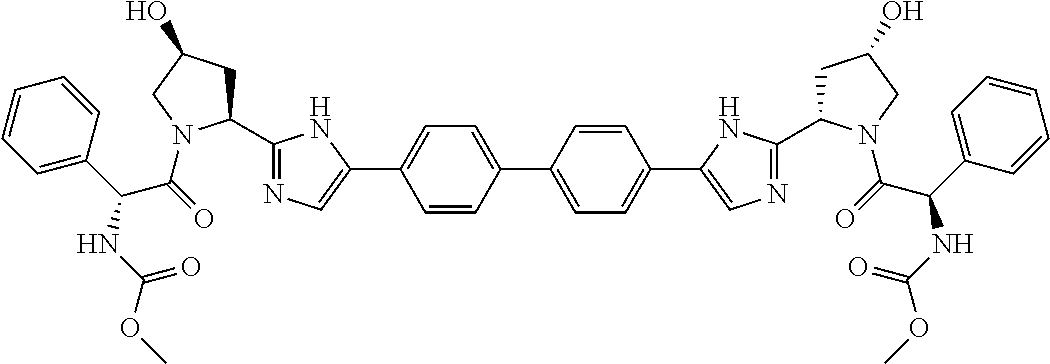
C1=CC(C2=CC=C(C3=CN=C(C4CC(O)CN4C(=O)C(C4=CC=CC=C4)NC(OC)=O)N3)C=C2)=CC=C1C1=CN=C(C2CC(O)CN2C(=O)C(C2=CC=CC=C2)NC(OC)=O)N1
